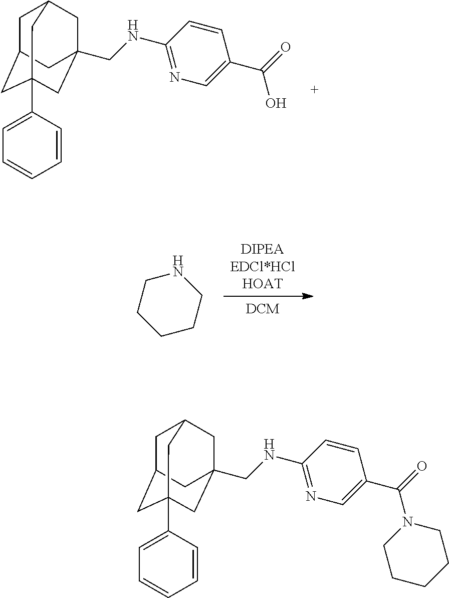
C1C2CC3(C4=CC=CC=C4)CC(CNC4=NC=C(C(=O)O)C=C4)(CC1C3)C2.[DIPEAEDCl*HClHOAT].[DCM].C1CCCCN1.C1C2CC3(C4=CC=CC=C4)CC(CNC4=NC=C(C(N5CCCCC5)=O)C=C4)(CC1C3)C2
